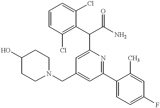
N1(CC2=CC(C3=CC=C(F)C=C3C)=NC(C(C3=C(Cl)C=CC=C3Cl)C(N)=O)=C2)CCC(O)CC1
